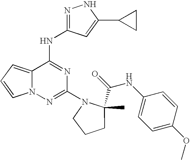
C1(N2CCCC2(C(=O)NC2=CC=C(OC)C=C2)C)=NN2C(=CC=C2)C(NC2=NNC(C3CC3)=C2)=N1
